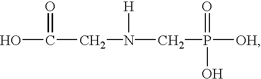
C(CN(CP([OH])(=O)O)[H])(O)=O
